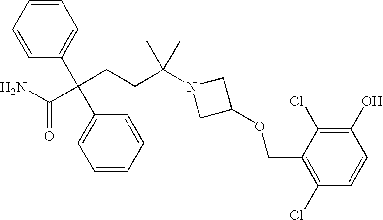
C1=CC=CC(C(CCC(N2CC(OCC3=C(Cl)C=CC(O)=C3Cl)C2)(C)C)(C(N)=O)C2=CC=CC=C2)=C1
